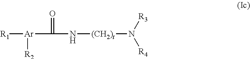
[R1][Ar](C(=O)N[(CH2)t]N([R3])[R4])[R2]
